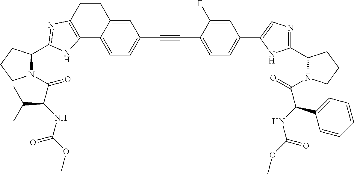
C1(C2=CC=C(C#CC3=CC=C4C(=C3)CCC3=C4NC(C4N(C(C(NC(OC)=O)C(C)C)=O)CCC4)=N3)C(F)=C2)=CN=C(C2N(C(=O)C(NC(OC)=O)C3=CC=CC=C3)CCC2)N1
